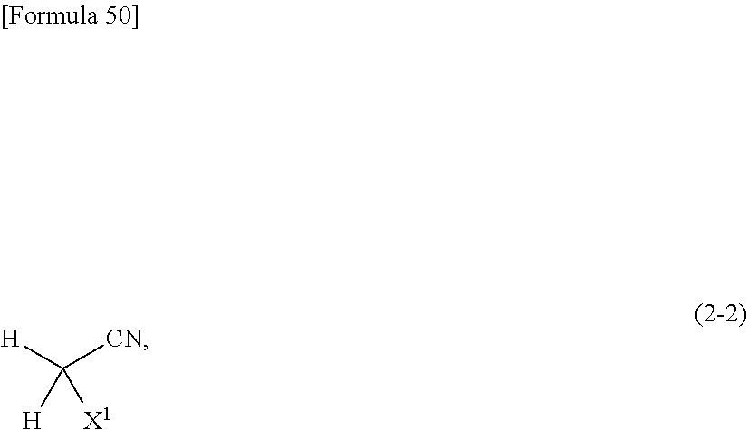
[H]C([CN])([H])[X1]
